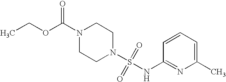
N1(C(OCC)=O)CCN(S(=O)(=O)NC2=NC(C)=CC=C2)CC1
